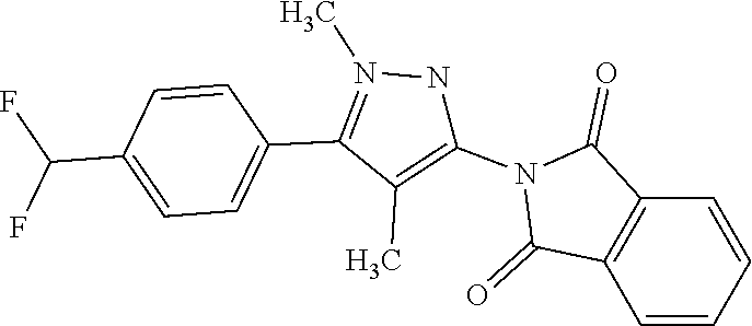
C1(C2=N(C)NC(N3C(=O)C4=C(C=CC=C4)C3=O)=C2C)=CC=C(C(F)F)C=C1
